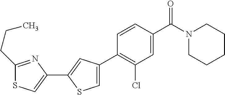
C1(C2=C(Cl)C=C(C(N3CCCCC3)=O)C=C2)=CSC(C2=CSC(CCC)=N2)=C1
